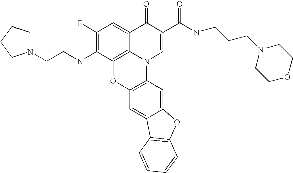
C1(F)=C(NCCN2CCCC2)C2=C3C(=C1)C(=O)C(C(NCCCN1CCOCC1)=O)=CN3C1=C(O2)C=C2C(=C1)OC1=C2C=CC=C1
